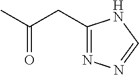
C1(CC(C)=O)=NN=CN1
